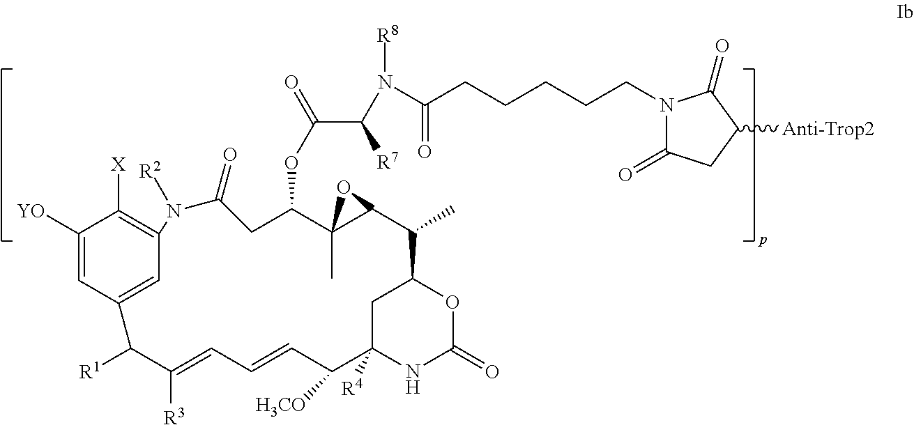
C1([YO])=CC2=CC(=C1[X])N([R2])C(=O)CC(OC(=O)C(N([R8])C(CCCCCN1C(=O)CC([Anti-Trop2])C1=O)=O)[R7])C1(C)C(C(C)C3CC([R4])(C([H3CO])C=CC=C([R3])C2[R1])NC(=O)O3)O1
